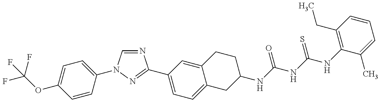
FC(OC1=CC=C(N2C=NC(C3=CC=C4C(=C3)CCC(NC(NC(NC3=C(CC)C=CC=C3C)=S)=O)C4)=N2)C=C1)(F)F
